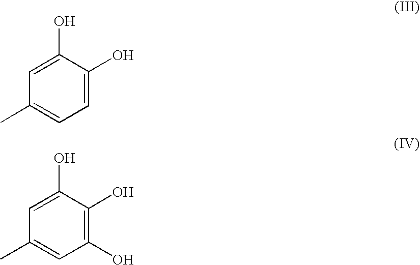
C1(O)=CC(C)=CC=C1O.C1(O)=CC(C)=CC(O)=C1O
